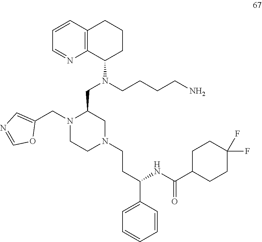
N1(CCC(C2=CC=CC=C2)NC(C2CCC(F)(F)CC2)=O)CCN(CC2=CN=CO2)C(CN(C2CCCC3=C2N=CC=C3)CCCCN)C1
